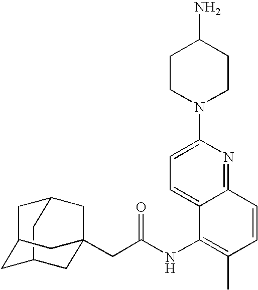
C12CC3CC(C1)CC(CC(=O)NC1=C(C)C=CC4=NC(N5CCC(N)CC5)=CC=C14)(C3)C2
